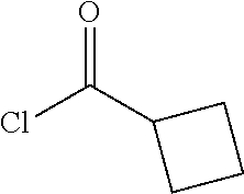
ClC(C1CCC1)=O
